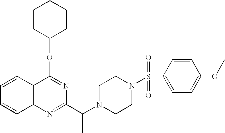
C1=CC2=C(C=C1)N=C(C(N1CCN(S(C3=CC=C(OC)C=C3)(=O)=O)CC1)C)N=C2OC1CCCCC1
